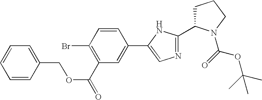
C1=CC(COC(=O)C2=C(Br)C=CC(C3=CN=C(C4CCCN4C(OC(C)(C)C)=O)N3)=C2)=CC=C1
